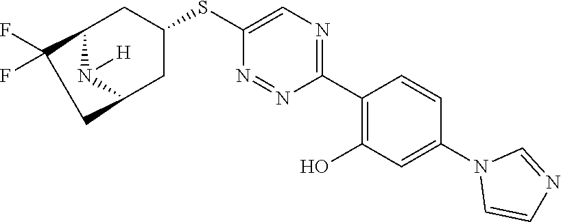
C1(C2=C(O)C=C(N3C=CN=C3)C=C2)=NC=C(SC2CC3N([H])C(C2)CC3(F)F)N=N1
